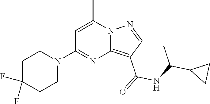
C12=C(C(=O)NC(C3CC3)C)C=NN1C(C)=CC(N1CCC(F)(F)CC1)=N2
